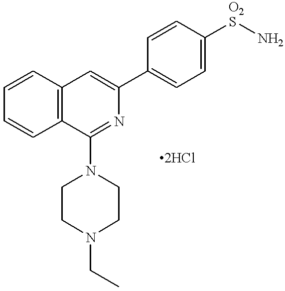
C1=CC2=C(C=C1)C=C(C1=CC=C([O2S]N)C=C1)N=C2N1CCN(CC)CC1
